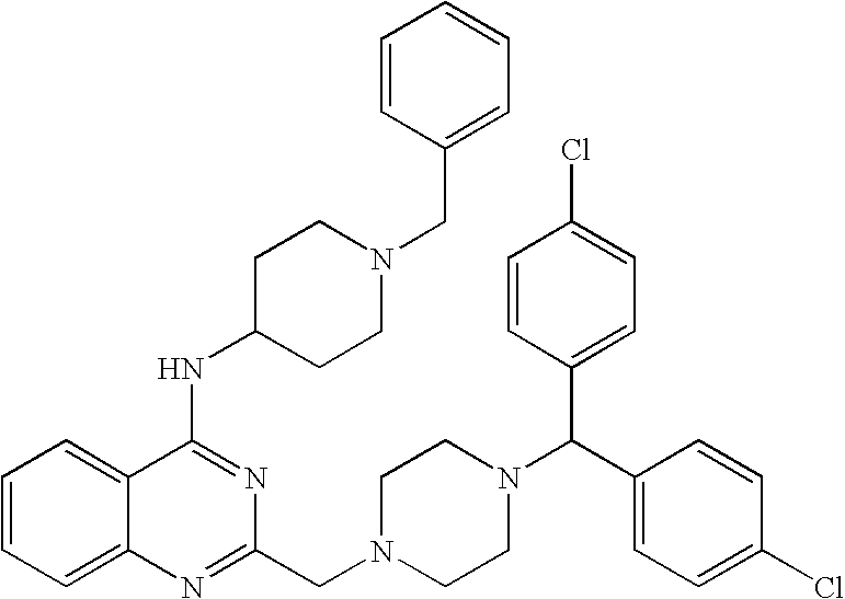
C1=CC=C2C(=C1)C(NC1CCN(CC3=CC=CC=C3)CC1)=NC(CN1CCN(C(C3=CC=C(Cl)C=C3)C3=CC=C(Cl)C=C3)CC1)=N2
